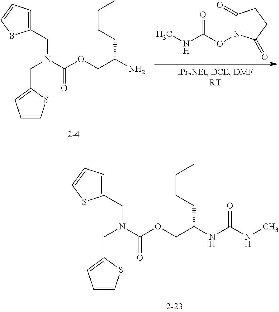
C1=CSC(CN(CC2=CC=CS2)C(OCC(NC(NC)=O)CCCC)=O)=C1.C1=CSC(CN(CC2=CC=CS2)C(OCC(N)CCCC)=O)=C1.C1(=O)N(OC(NC)=O)C(=O)CC1
